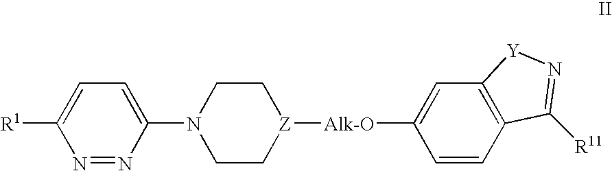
N1=NC(N2CC[Z]([Alk-O]C3=CC4=C(C=C3)C([R11])=N[Y]4)CC2)=CC=C1[R1]
